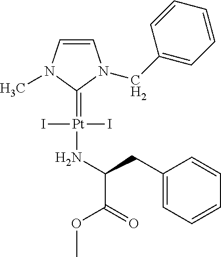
C1=CN(C)C(=[Pt](I)(I)NC(C(=O)OC)CC2=CC=CC=C2)N1CC1=CC=CC=C1
